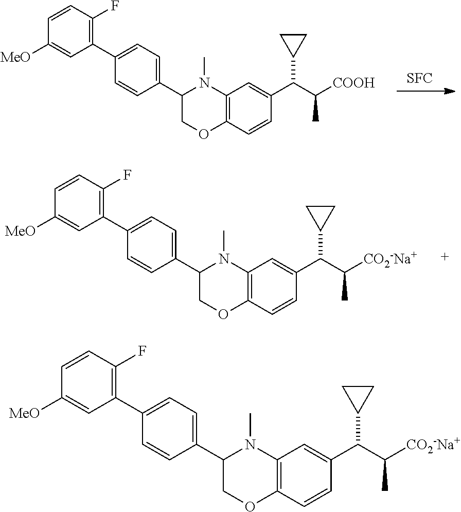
[SFC].C1(C2=CC=C(C3=C(F)C=CC([MeO])=C3)C=C2)COC2=C(C=C(C(C([COOH])C)C3CC3)C=C2)N1C.C1(C2=CC=C(C3=C(F)C=CC([MeO])=C3)C=C2)COC2=C(C=C(C(C([CO2-Na+])C)C3CC3)C=C2)N1C.C1(C2=CC=C(C3=C(F)C=CC([MeO])=C3)C=C2)COC2=C(C=C(C(C([CO2-Na+])C)C3CC3)C=C2)N1C
